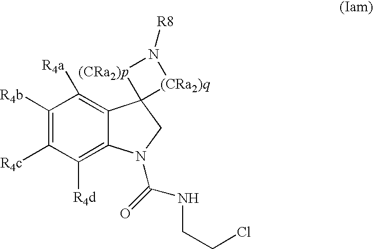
C1([R4b])=C([R4c])C([R4d])=C2C(=C1[R4a])C1(CN2C(NCCCl)=O)[(CRa2)q]N([R8])[(CRa2)p]1
